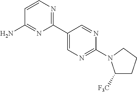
C1(C2=CN=C(N3C([F3C])CCC3)N=C2)=NC=CC(N)=N1
